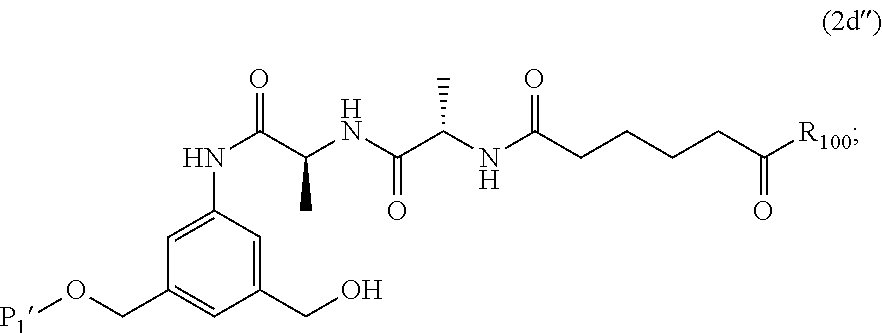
C1(CO[P1])=CC(CO)=CC(NC(C(NC(C(NC(CCCCC([R100])=O)=O)C)=O)C)=O)=C1
